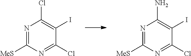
N1=C([MeS])N=C(Cl)C(I)=C1N.N1=C([MeS])N=C(Cl)C(I)=C1Cl
